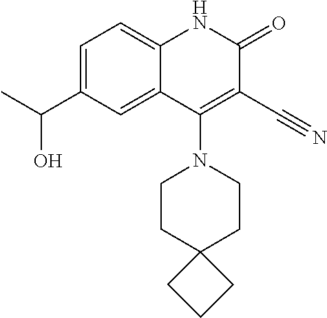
C1=C(C(C)O)C=C2C(=C1)NC(=O)C(C#N)=C2N1CCC2(CC1)CCC2
